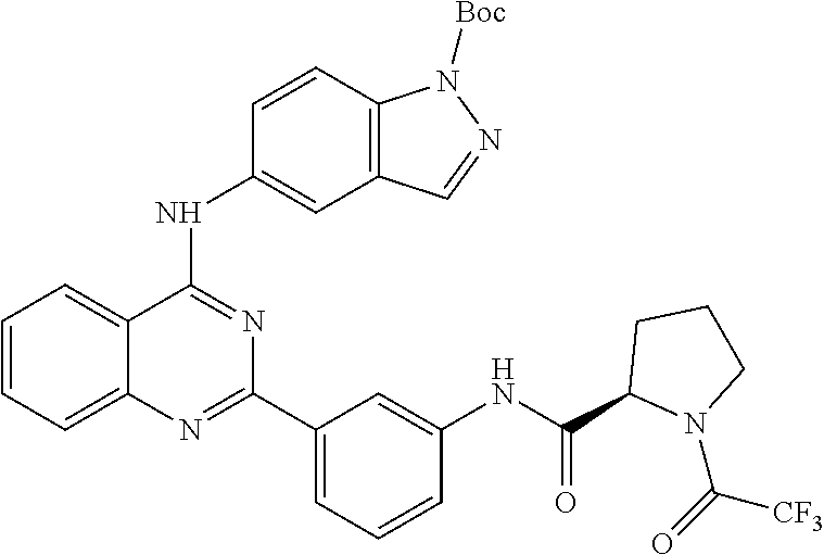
C1=CC=C2C(=C1)C(NC1=CC3=C(C=C1)N([Boc])N=C3)=NC(C1=CC=CC(NC(C3N(C(=O)[CF3])CCC3)=O)=C1)=N2
